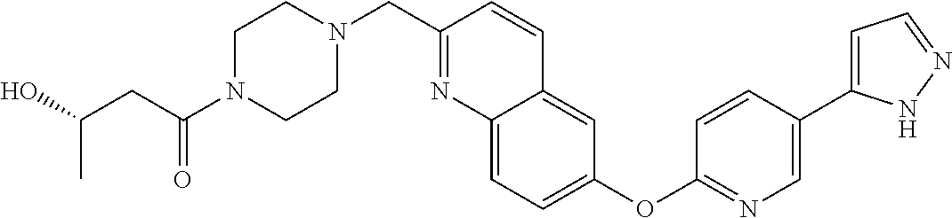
C(O)(CC(N1CCN(CC2=NC3=CC=C(OC4=NC=C(C5=CC=NN5)C=C4)C=C3C=C2)CC1)=O)C
